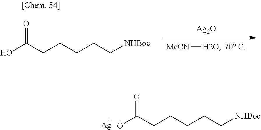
OC(CCCCC[NHBoc])=O.[Ag].OC(CCCCC[NHBoc])=O.[Ag2O].[MeCN][H2O]
